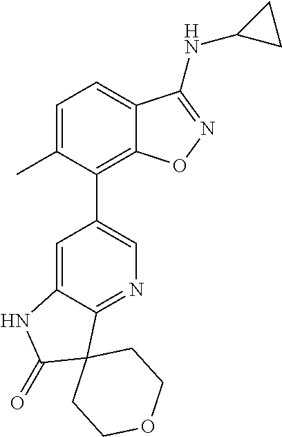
C1=C(C)C(C2=CN=C3C(=C2)NC(=O)C32CCOCC2)=C2C(=C1)C(NC1CC1)=NO2
